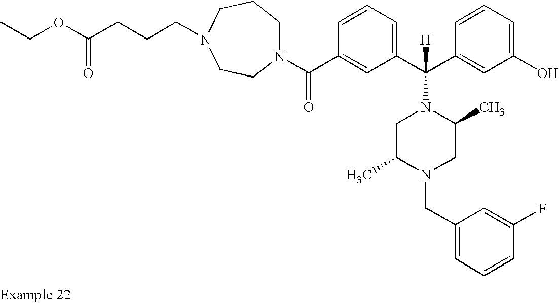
N1(C(C2=CC(C(C3=CC(O)=CC=C3)([H])N3CC(C)N(CC4=CC=CC(F)=C4)CC3C)=CC=C2)=O)CCCN(CCCC(OCC)=O)CC1
